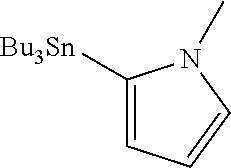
C1([Bu3Sn])=CC=CN1C
